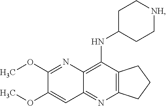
C12=C(N=C3C(=C1NC1CC[NH]CC1)N=C(OC)C(OC)=C3)CCC2
